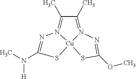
N1=C(N(C)[H])S[Cu]23N1=C(C)C(C)=N2N=C(OC)S3
